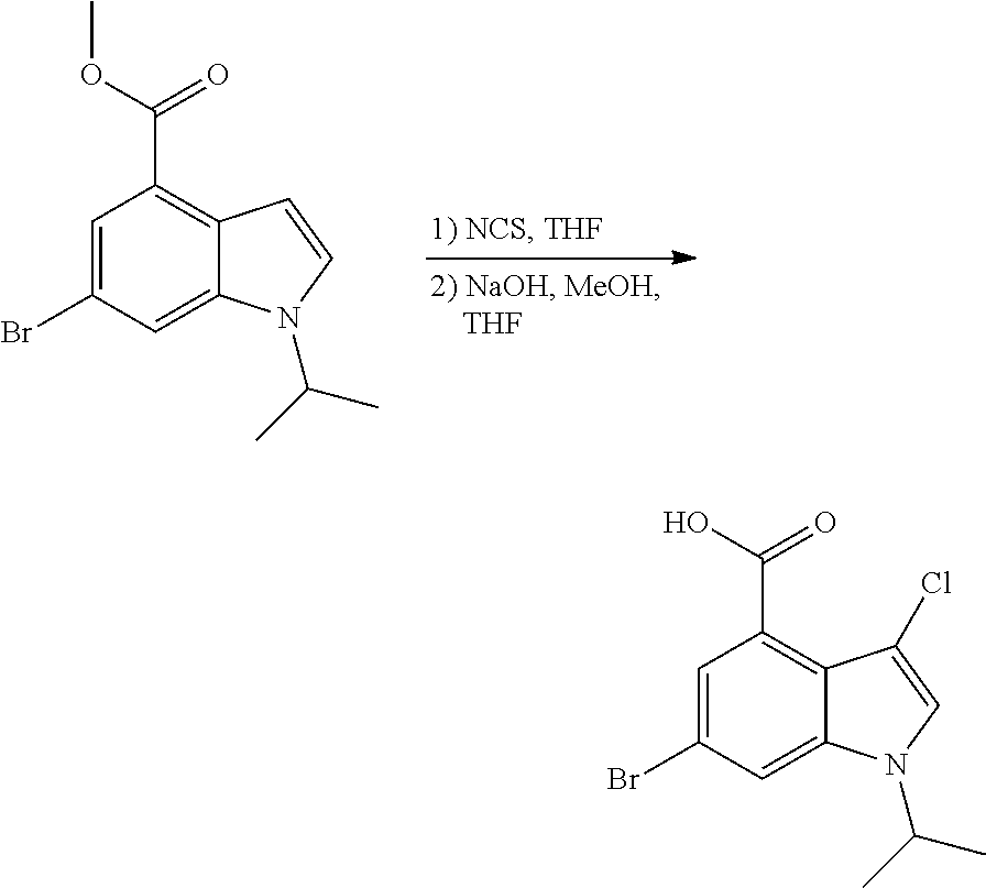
C1=C(Br)C=C2C(=C1C(OC)=O)C=CN2C(C)C.C1=C(Br)C=C2C(=C1C(O)=O)C(Cl)=CN2C(C)C
